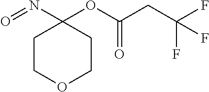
C1COCCC1(N=O)OC(CC(F)(F)F)=O
